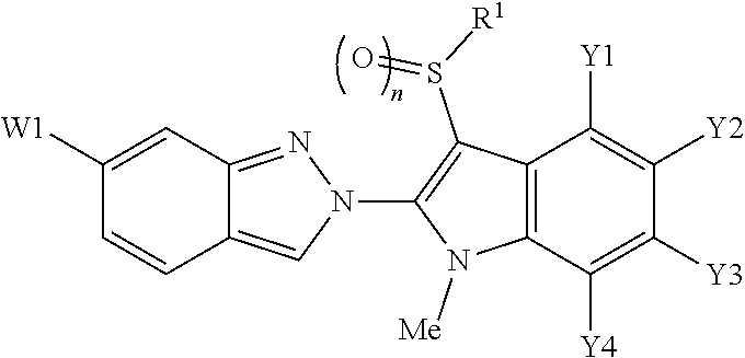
C12=CN(C3=C(S([R1])=O)C4=C(N3[Me])C([Y4])=C([Y3])C([Y2])=C4[Y1])N=C1C=C([W1])C=C2
